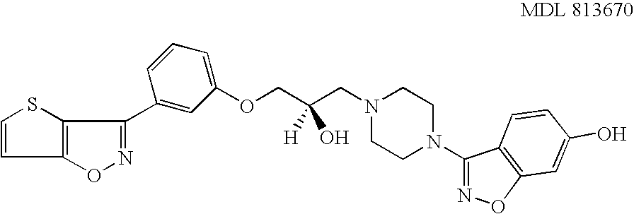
C1=CC2=C(S1)C(C1=CC(OCC(CN3CCN(C4=NOC5=C4C=CC(O)=C5)CC3)([H])O)=CC=C1)=NO2
